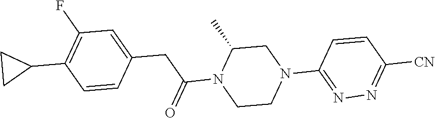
C1=CC(CC(N2CCN(C3=NN=C([CN])C=C3)CC2C)=O)=CC(F)=C1C1CC1
